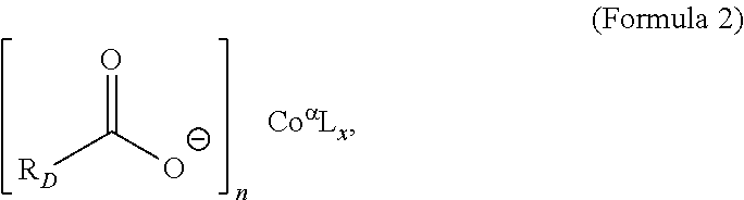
[RD]C([O-])=O
